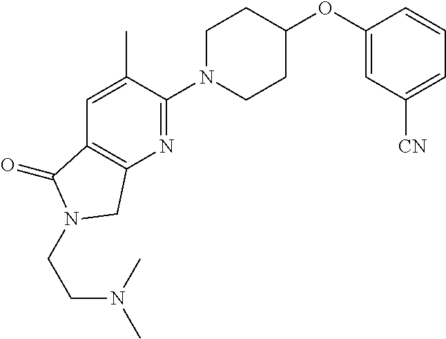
C1(OC2CCN(C3=NC4=C(C=C3C)C(=O)N(CCN(C)C)C4)CC2)=CC([CN])=CC=C1
